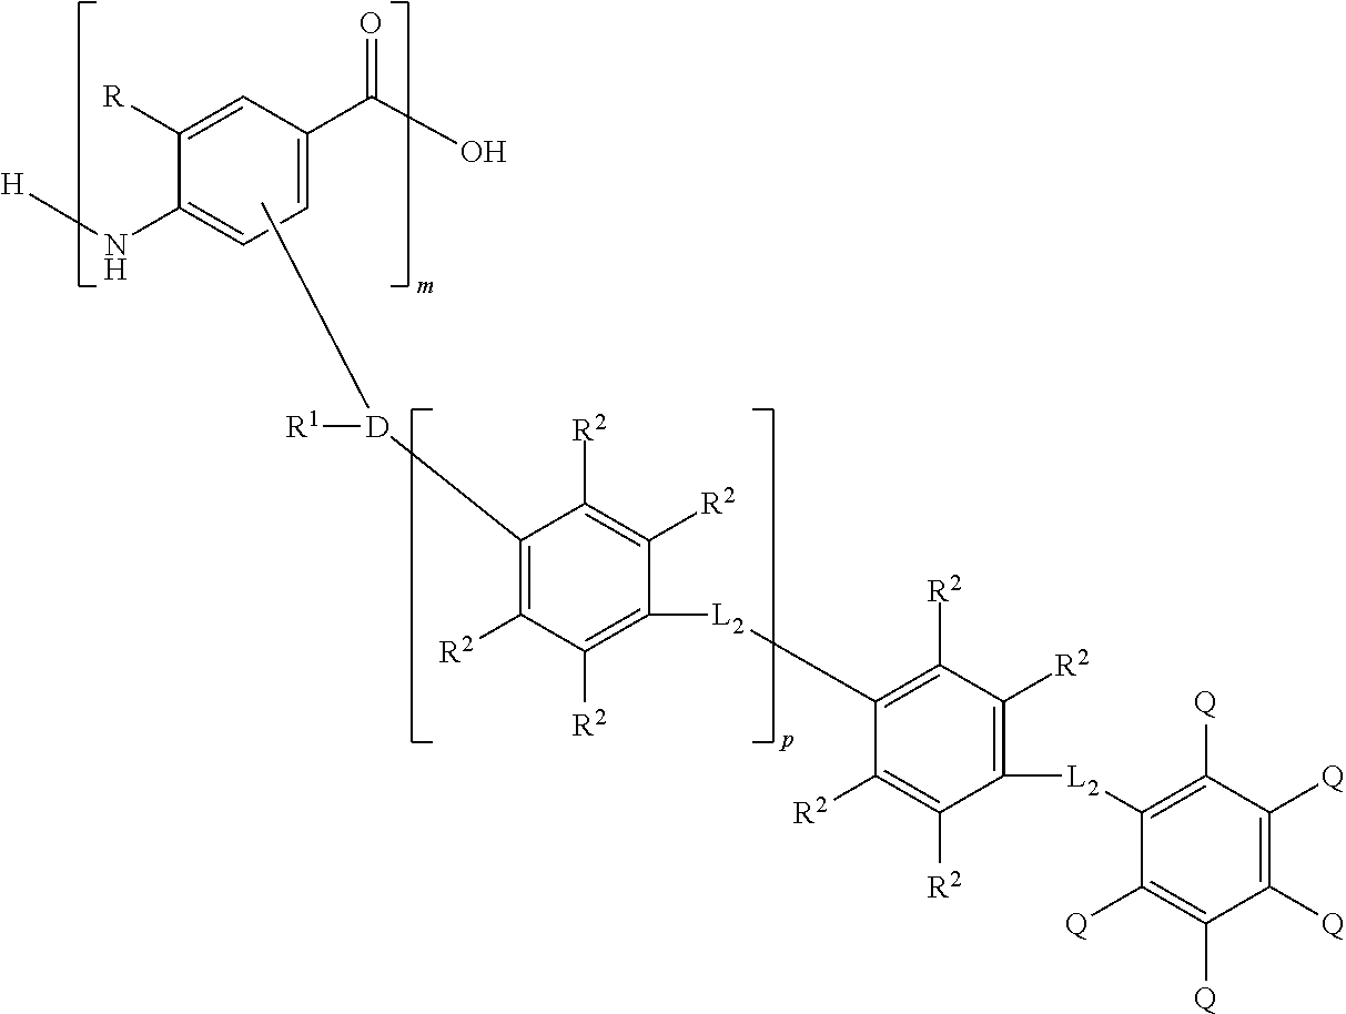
C1(N[H])=CC=C(C(O)=O)C=C1[R].C1([R2])=C([R2])C([L2]C2=C([Q])C([Q])=C([Q])C([Q])=C2[Q])=C([R2])C([R2])=C1[L2]C1=C([R2])C([R2])=C([D]([R1])C)C([R2])=C1[R2]
